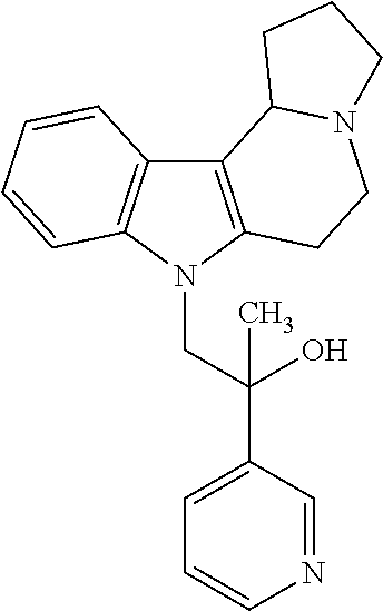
C12=C(N(CC(C3=CC=CN=C3)(O)C)C3=C1C=CC=C3)CCN1C2CCC1
